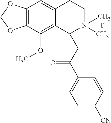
C12=C(C(OC)=C3C(=C1)CCN(C)(C)C3CC(C1=CC=C([CN])C=C1)=O)OCO2.[I-]
